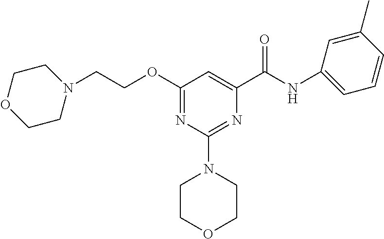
N(C(C1=CC(OCCN2CCOCC2)=NC(N2CCOCC2)=N1)=O)C1=CC=CC(C)=C1
